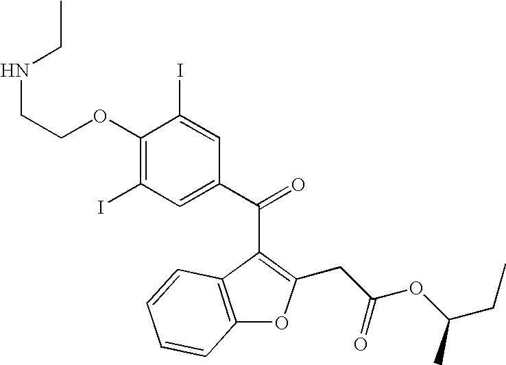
C1(OCCNCC)=C(I)C=C(C(=O)C2=C(CC(OC(CC)C)=O)OC3=C2C=CC=C3)C=C1I
